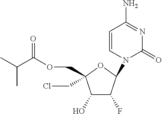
C1(O)C(F)C(N2C=CC(N)=NC2=O)OC1(CCl)COC(C(C)C)=O
